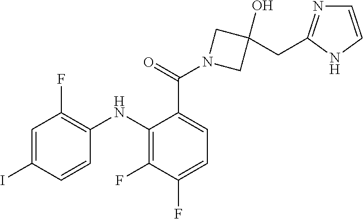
C1=C(I)C=CC(NC2=C(F)C(F)=CC=C2C(=O)N2CC(O)(CC3=NC=CN3)C2)=C1F
